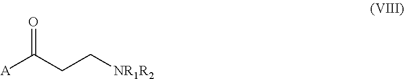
[A]C(CC[NR1R2])=O
